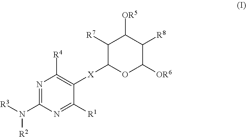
N1=C(N([R3])[R2])N=C([R1])C([X]C2OC([OR6])C([R8])C([OR5])C2[R7])=C1[R4]
